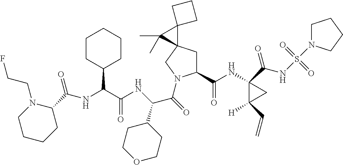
C(NC1(C(NS(=O)(=O)N2CCCC2)=O)C([H])(C=C)C1)(=O)C1CC2(CN1C(C(C1CCOCC1)NC(C(C1CCCCC1)NC(C1CCCCN1CCF)=O)=O)=O)C1(C2(C)C)CCC1
